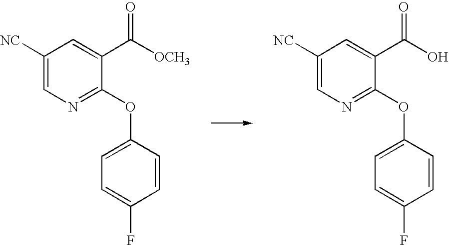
C1([NC])=CN=C(OC2=CC=C(F)C=C2)C(C([OCH3])=O)=C1.C1([NC])=CN=C(OC2=CC=C(F)C=C2)C(C(O)=O)=C1
